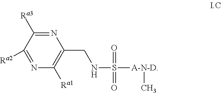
N1=C([Ra3])C([Ra2])=NC([Ra1])=C1CNS([A-N-D]C)(=O)=O
